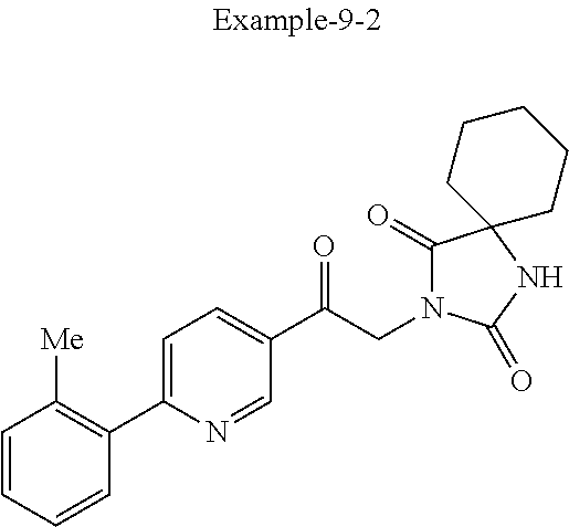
C1=CC=CC(C2=CC=C(C(CN3C(=O)C4(NC3=O)CCCCC4)=O)C=N2)=C1[Me]
